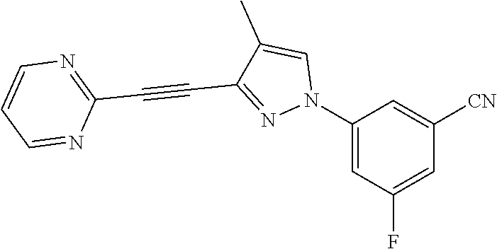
C1(N2C=C(C)C(C#CC3=NC=CC=N3)=N2)=CC(F)=CC([CN])=C1
